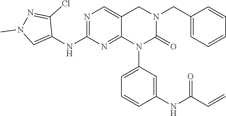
C1(NC2=NC=C3C(=N2)N(C2=CC=CC(NC(C=C)=O)=C2)C(=O)N(CC2=CC=CC=C2)C3)=CN(C)N=C1Cl
